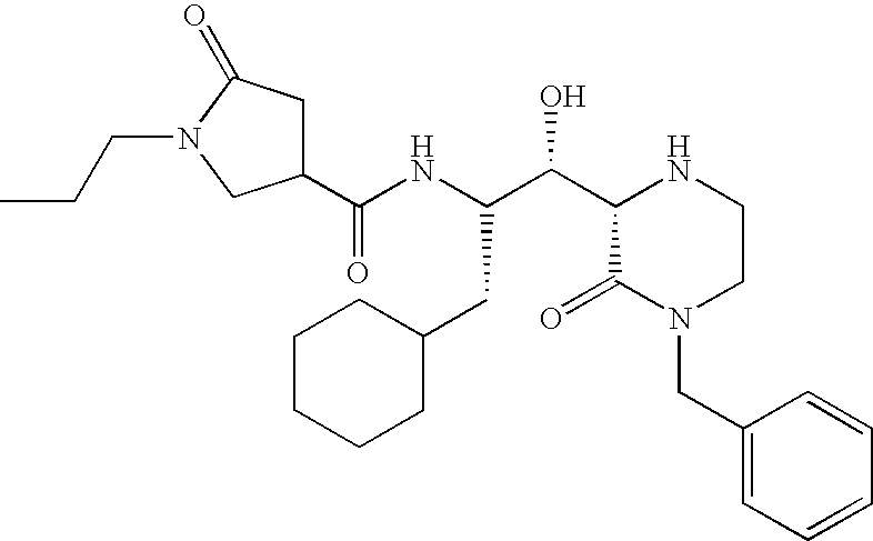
C1(C(C(NC(C2CC(=O)N(CCC)C2)=O)CC2CCCCC2)O)C(=O)N(CC2=CC=CC=C2)CCN1
